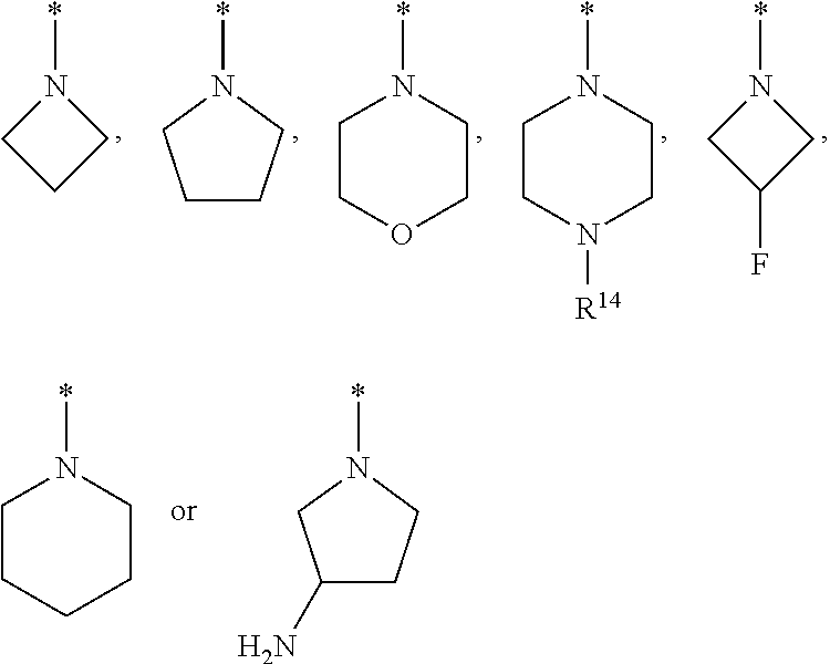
N1(*)CCC1.N1(*)CCCC1.N1(*)CCOCC1.N1(*)CCN([R14])CC1.N1(*)CC(F)C1.N1(*)CCCCC1.N1(*)CC(N)CC1
